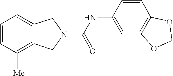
C1=CC([Me])=C2C(=C1)CN(C(NC1=CC3=C(C=C1)OCO3)=O)C2
